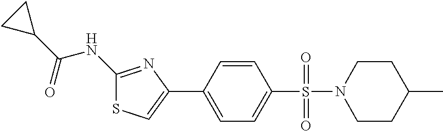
C1(NC(C2CC2)=O)=NC(C2=CC=C(S(=O)(=O)N3CCC(C)CC3)C=C2)=CS1
